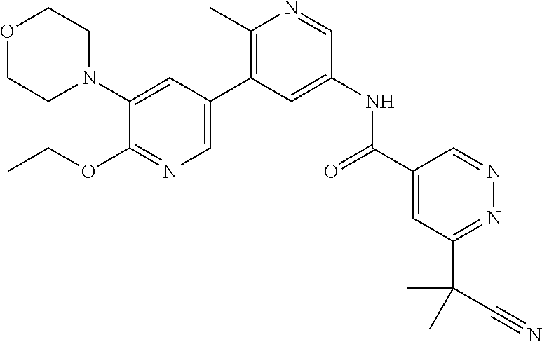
O1CCN(C2=CC(C3=C(C)N=CC(NC(C4=CC(C(C)(C#N)C)=NN=C4)=O)=C3)=CN=C2OCC)CC1
